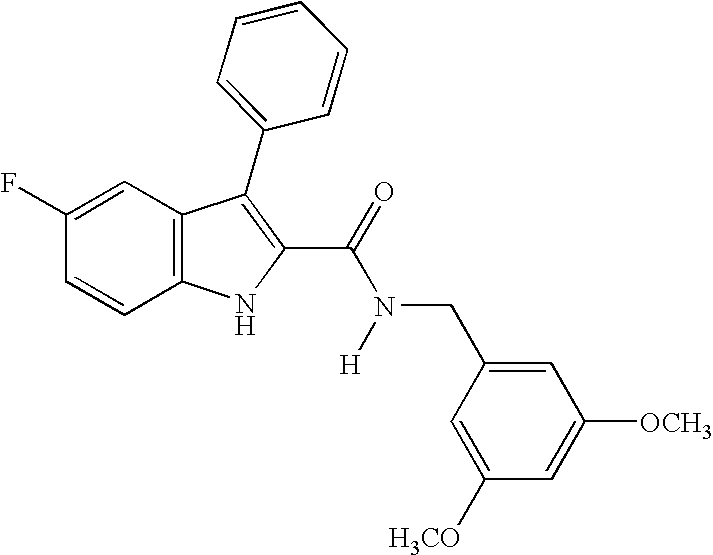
C1=C(F)C=CC2=C1C(C1=CC=CC=C1)=C(C(=O)N(CC1=CC([OCH3])=CC([H3CO])=C1)[H])N2
